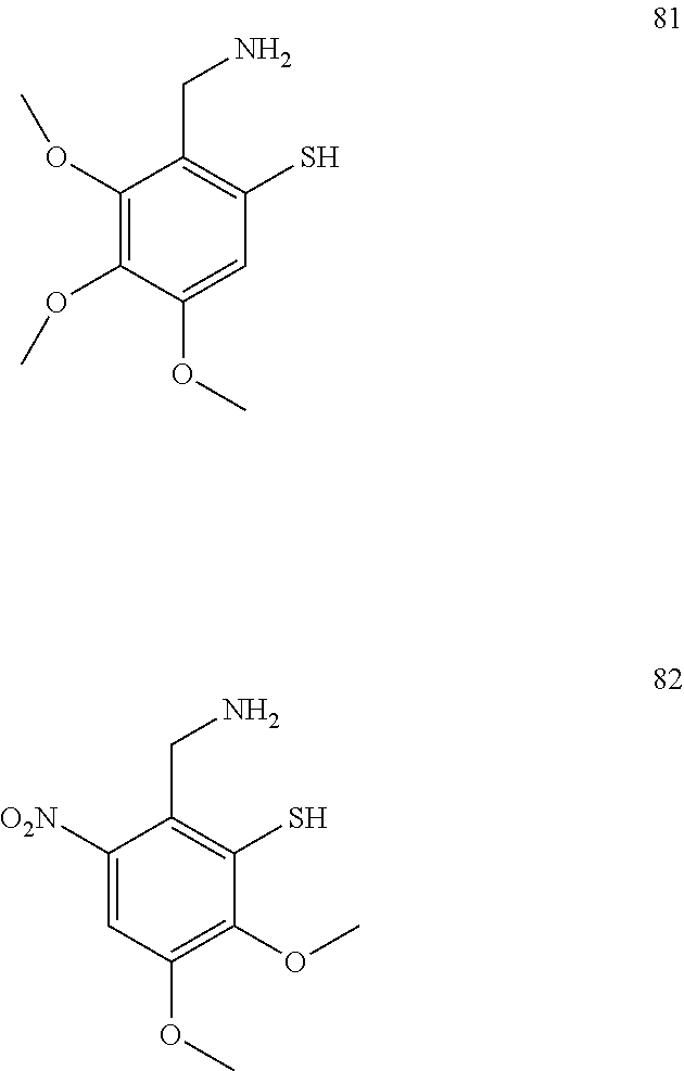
C1(OC)=C(OC)C(OC)=CC(S)=C1CN.C1([O2N])=CC(OC)=C(OC)C(S)=C1CN
